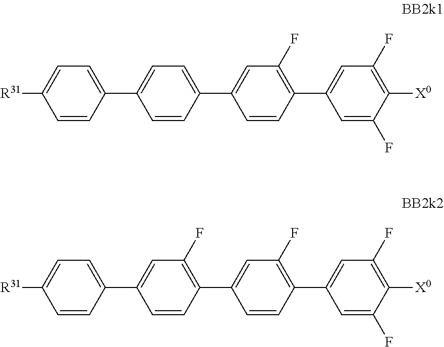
C1([R31])=CC=C(C2=CC=C(C3=CC(F)=C(C4=CC(F)=C([X0])C(F)=C4)C=C3)C=C2)C=C1.C1([R31])=CC=C(C2=CC(F)=C(C3=CC(F)=C(C4=CC(F)=C([X0])C(F)=C4)C=C3)C=C2)C=C1
